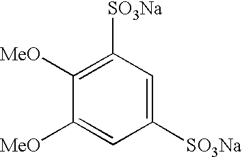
C1([SO3Na])=CC([SO3Na])=C([MeO])C([MeO])=C1
